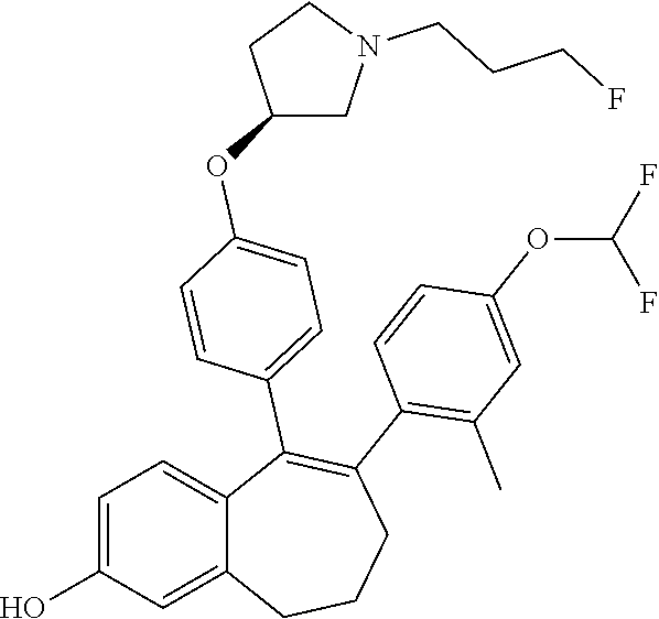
C1=C(O)C=C2C(=C1)C(C1=CC=C(OC3CN(CCCF)CC3)C=C1)=C(C1=C(C)C=C(OC(F)F)C=C1)CCC2
